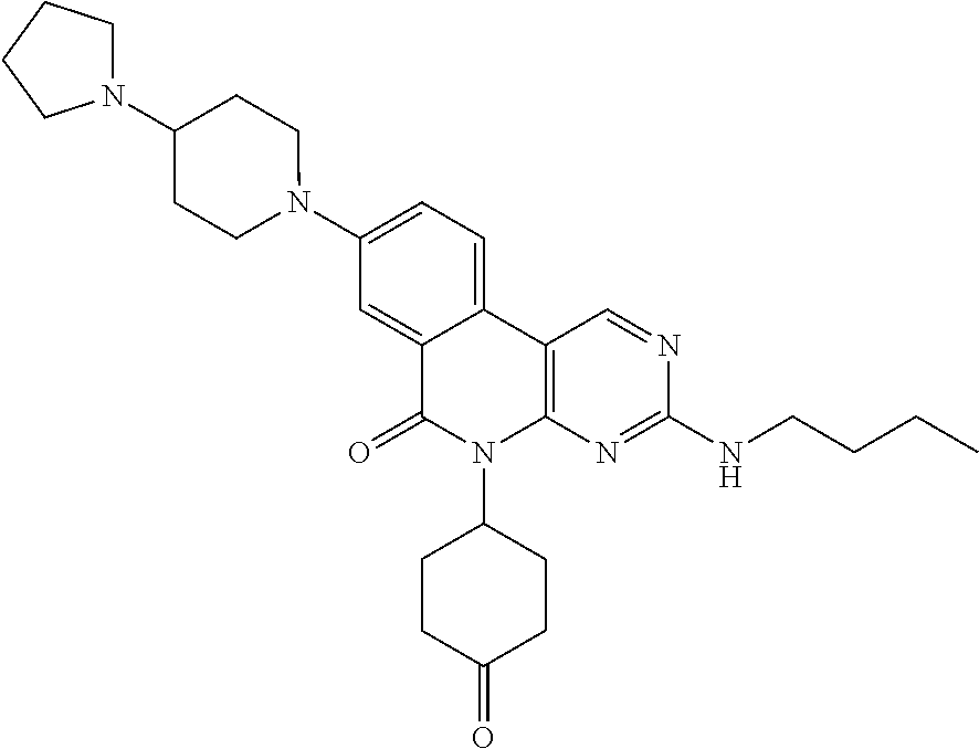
C12=C(N=C(NCCCC)N=C1)N(C1CCC(=O)CC1)C(=O)C1=CC(N3CCC(N4CCCC4)CC3)=CC=C21
